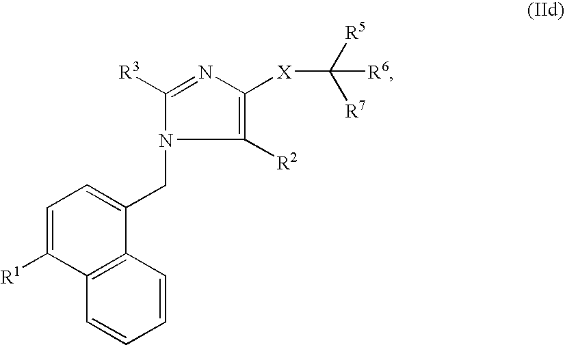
C1([R2])=C([X]C([R5])([R7])[R6])N=C([R3])N1CC1=CC=C([R1])C2=C1C=CC=C2
